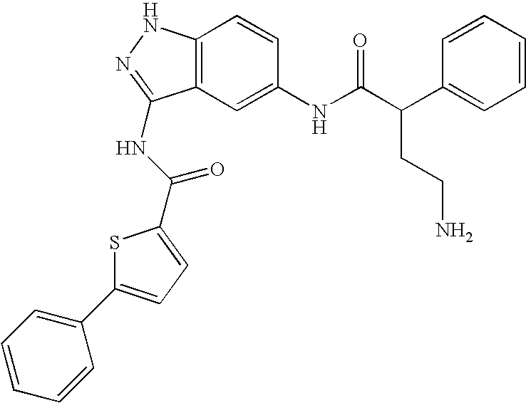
C12=C(C=C(NC(C(C3=CC=CC=C3)CCN)=O)C=C1)C(NC(=O)C1=CC=C(C3=CC=CC=C3)S1)=NN2
